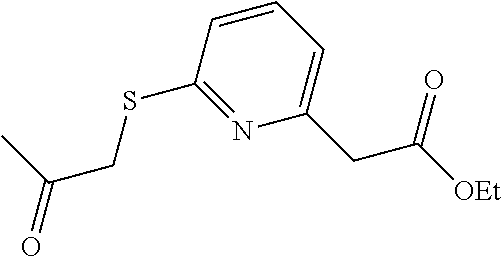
S(C1=NC(CC([OEt])=O)=CC=C1)CC(=O)C
